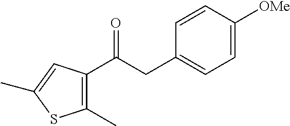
C1(C)=C(C(CC2=CC=C([OMe])C=C2)=O)C=C(C)S1
